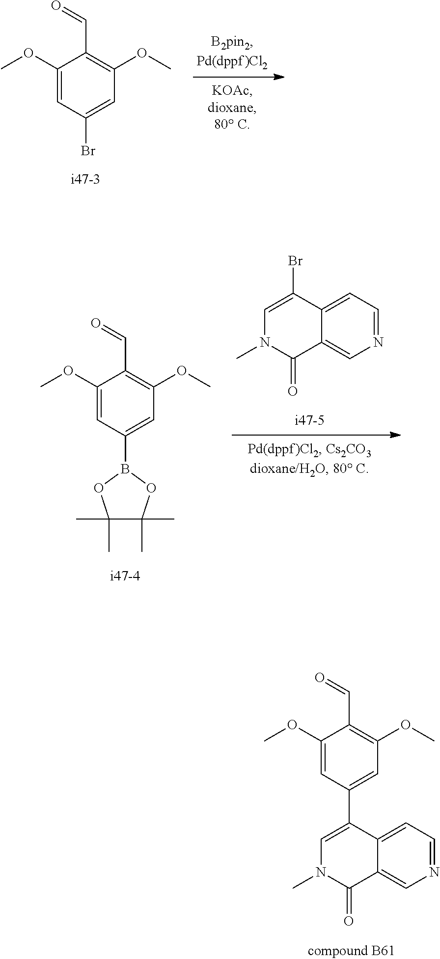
C1(OC)=CC(Br)=CC(OC)=C1C=O.N1=CC=C2C(=C1)C(=O)N(C)C=C2Br.C1(OC)=CC(B2OC(C)(C)C(C)(C)O2)=CC(OC)=C1C=O.C1(OC)=CC(C2=CN(C)C(=O)C3=CN=CC=C32)=CC(OC)=C1C=O
